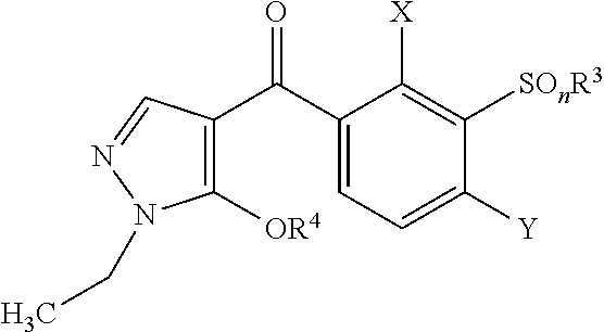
C1(C(=O)C2=C([OR4])N(CC)N=C2)=CC=C([Y])C([SOnR3])=C1[X]
